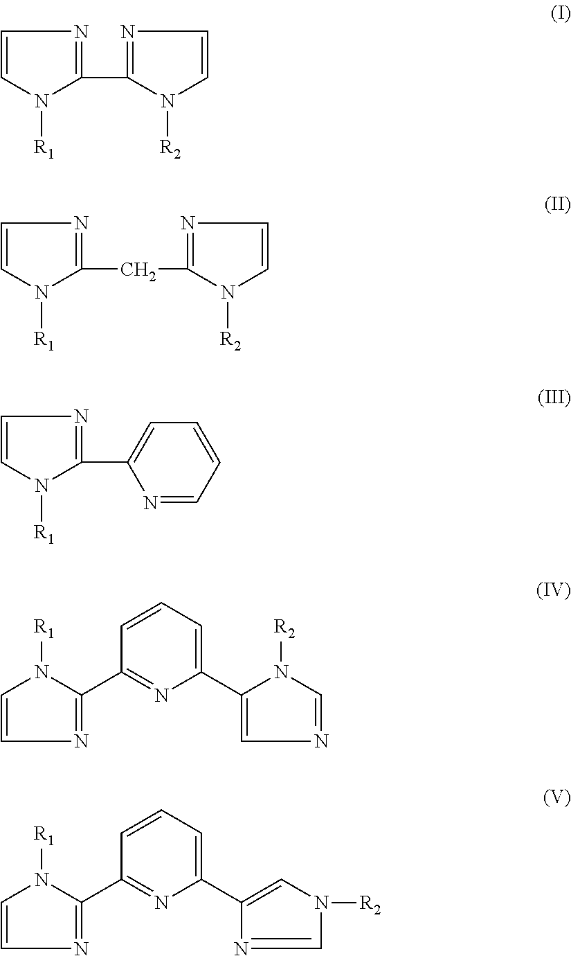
C1=CN([R1])C(C2=NC=CN2[R2])=N1.C1=CN([R1])C(CC2=NC=CN2[R2])=N1.C1=CN([R1])C(C2=CC=CC=N2)=N1.C1=CC=C(C2=CN=CN2[R2])N=C1C1=NC=CN1[R1].C1=CC=C(C2=CN([R2])C=N2)N=C1C1=NC=CN1[R1]
